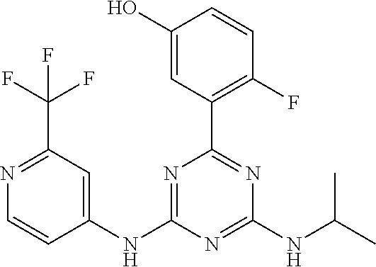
C1(O)=CC(C2=NC(NC(C)C)=NC(NC3=CC(C(F)(F)F)=NC=C3)=N2)=C(F)C=C1
